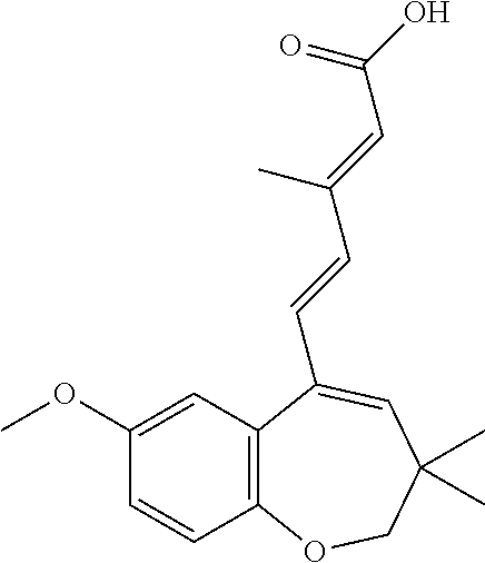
C12=C(C=C(OC)C=C1)C(C=CC(=CC(O)=O)C)=CC(C)(C)CO2
